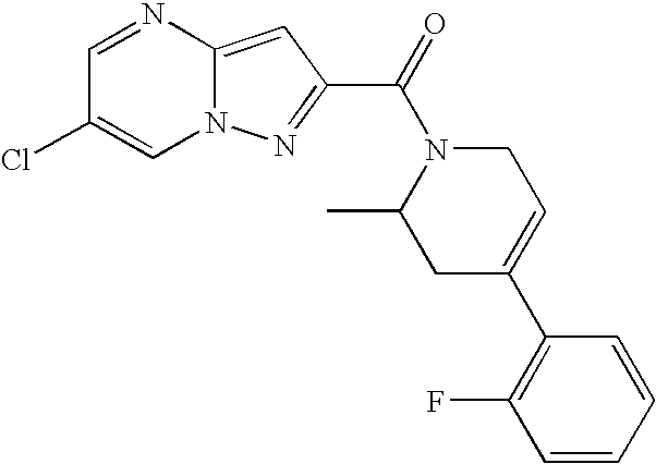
C1=NC2=CC(C(=O)N3C(C)CC(C4=C(F)C=CC=C4)=CC3)=NN2C=C1Cl
